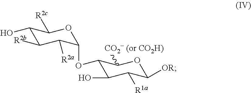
C1(O)C([R2b])C([R2a])C(OC2C(O)C([R1a])C([OR])OC2[CO2- (or CO2H)])OC1[R2c]
